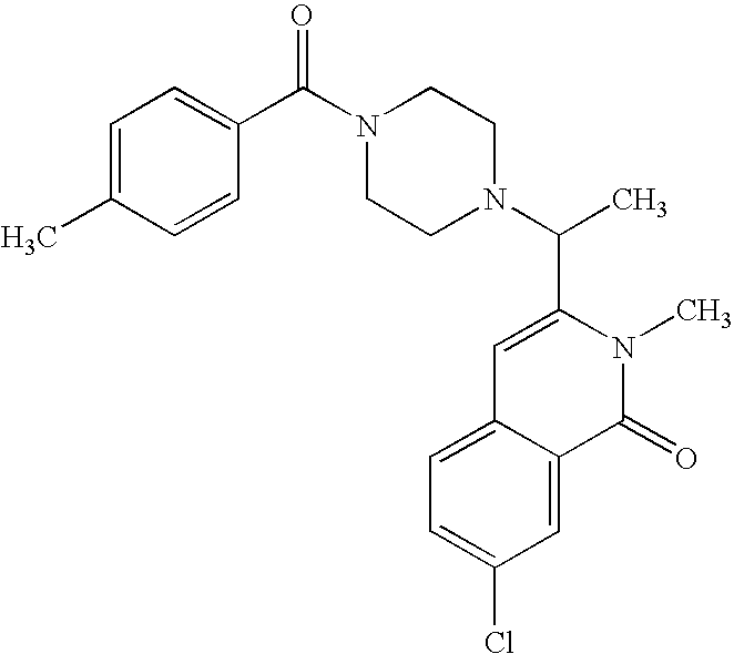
C1=C(C)C=CC(C(N2CCN(C(C)C3=CC4=CC=C(Cl)C=C4C(=O)N3C)CC2)=O)=C1
